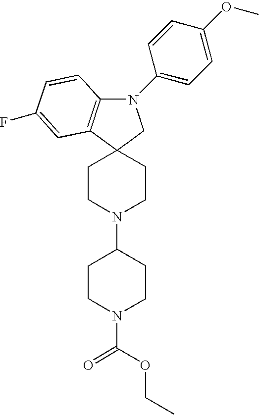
C1CN(C2CCN(C(=O)OCC)CC2)CCC12C1=C(N(C3=CC=C(OC)C=C3)C2)C=CC(F)=C1
